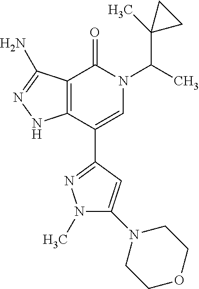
C12=C(C(C3=NN(C)C(N4CCOCC4)=C3)=CN(C(C3(C)CC3)C)C1=O)NN=C2N
